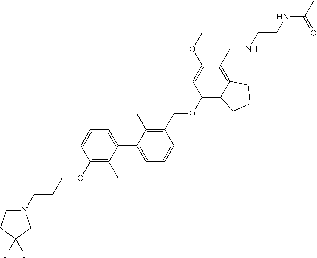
C1=C(C2=CC=CC(OCCCN3CCC(F)(F)C3)=C2C)C(C)=C(COC2=C3C(=C(CNCCNC(=O)C)C(OC)=C2)CCC3)C=C1
